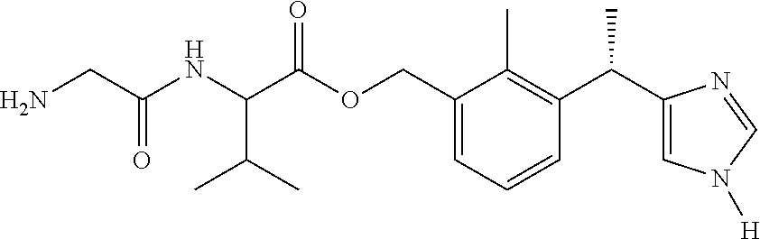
C1(COC(C(NC(CN)=O)C(C)C)=O)=CC=CC(C(C2=CN([H])C=N2)C)=C1C
